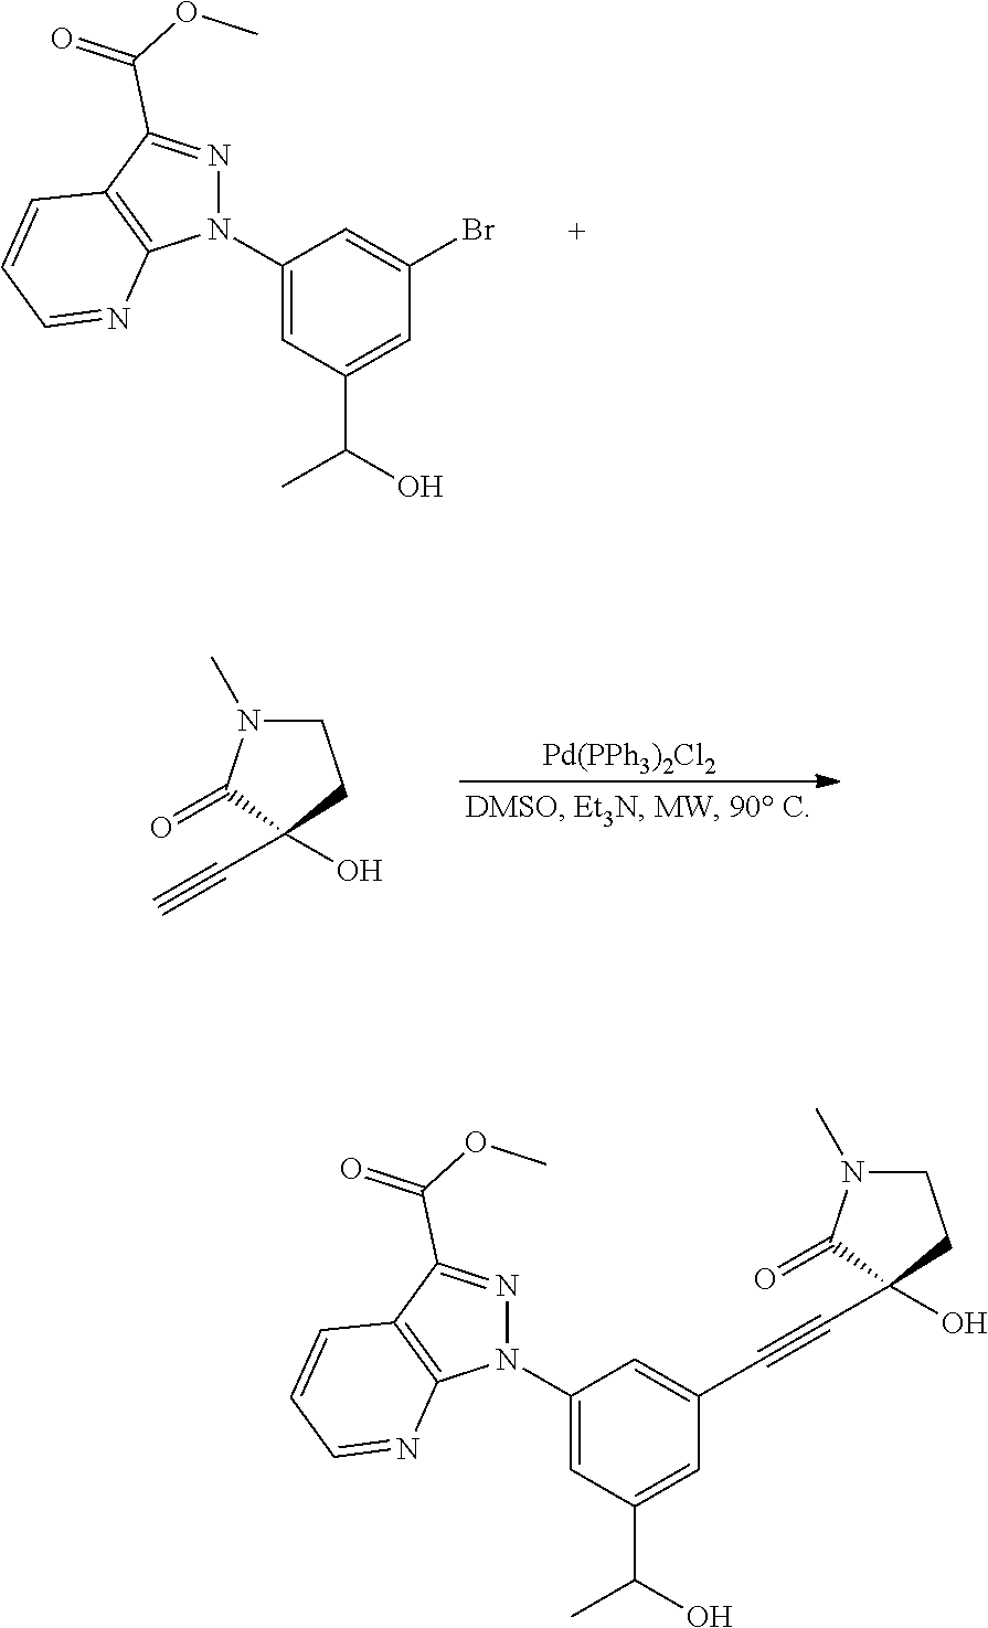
N1=C(C(OC)=O)C2=C(N1C1=CC(C(O)C)=CC(Br)=C1)N=CC=C2.[Pd(PPh3)2Cl2].C#CC1(O)C(=O)N(C)CC1.N1=C(C(OC)=O)C2=C(N1C1=CC(C(O)C)=CC(C#CC3(O)C(=O)N(C)CC3)=C1)N=CC=C2
